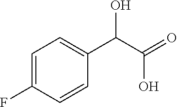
C1=C(F)C=CC(C(C(=O)O)O)=C1
